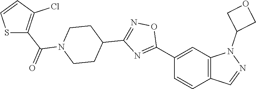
C12=C(C=C(C3=NC(C4CCN(C(C5=C(Cl)C=CS5)=O)CC4)=NO3)C=C1)N(C1COC1)N=C2
